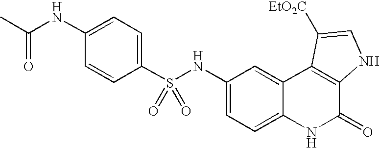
S(C1=CC=C(NC(C)=O)C=C1)(NC1=CC=C2C(=C1)C1=C(C(=O)N2)NC=C1[EtO2C])(=O)=O
